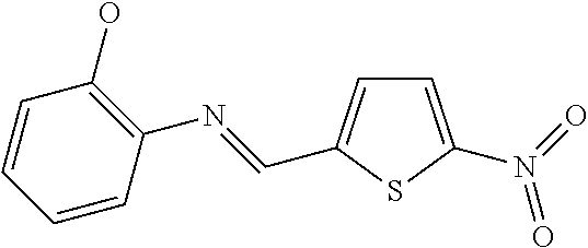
C1(O)=C(N=CC2=CC=C(N(=O)=O)S2)C=CC=C1
